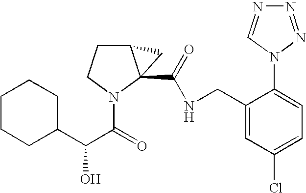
C1CCC(C(C(=O)N2C3(C(NCC4=CC(Cl)=CC=C4N4N=NN=C4)=O)C(CC2)C3)O)CC1
